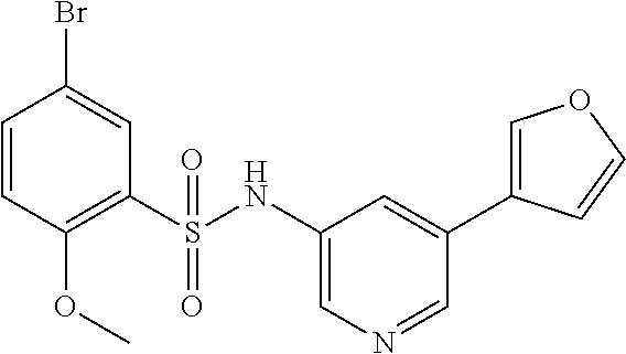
C1=CC(OC)=C(S(NC2=CN=CC(C3=COC=C3)=C2)(=O)=O)C=C1Br
